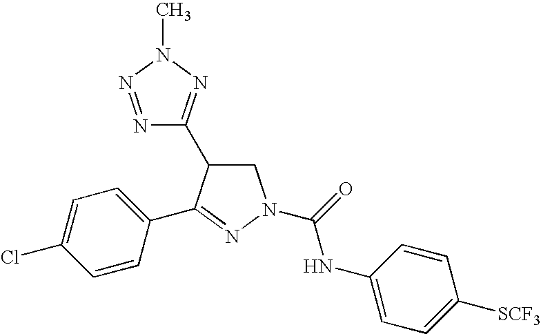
N1=NN(C)N=C1C1CN(C(NC2=CC=C([SCF3])C=C2)=O)N=C1C1=CC=C(Cl)C=C1
